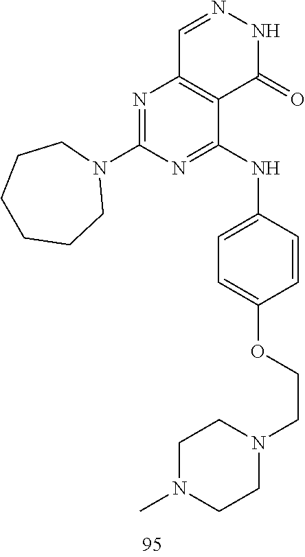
C1=NNC(=O)C2=C1N=C(N1CCCCCC1)N=C2NC1=CC=C(OCCN2CCN(C)CC2)C=C1
